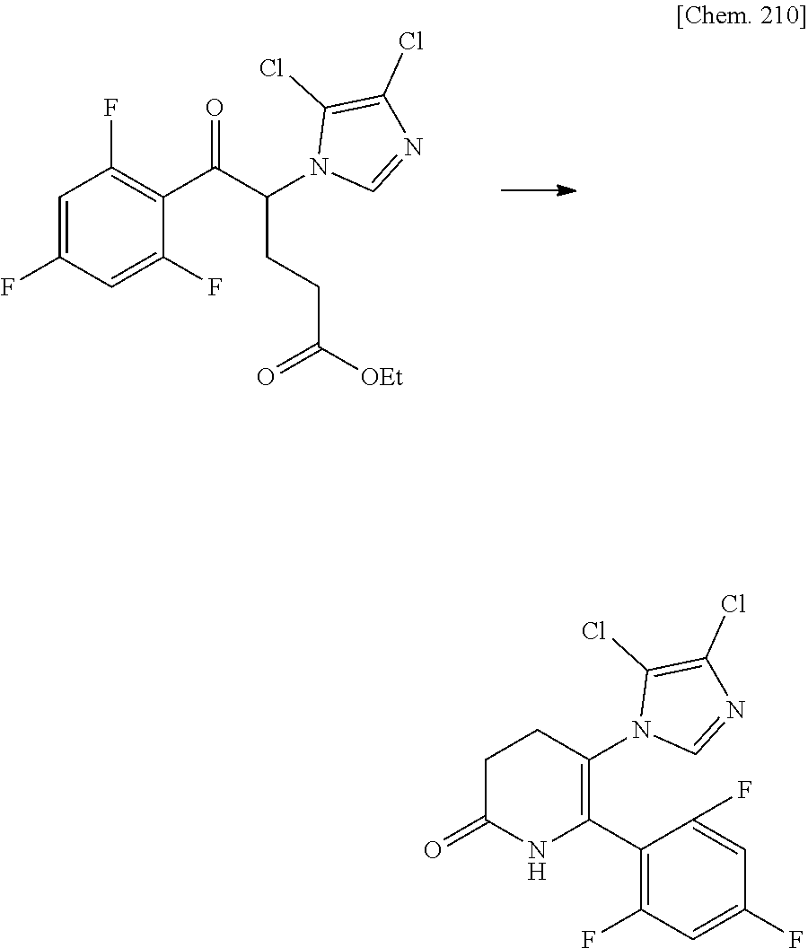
C1=C(F)C=C(F)C(C(C(CCC(=O)[OEt])N2C=NC(Cl)=C2Cl)=O)=C1F.C1C(=O)NC(C2=C(F)C=C(F)C=C2F)=C(N2C=NC(Cl)=C2Cl)C1
